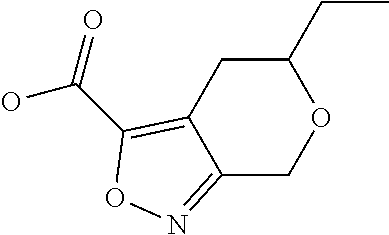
C12=NOC(C(=O)O)=C1CC(CC)OC2
